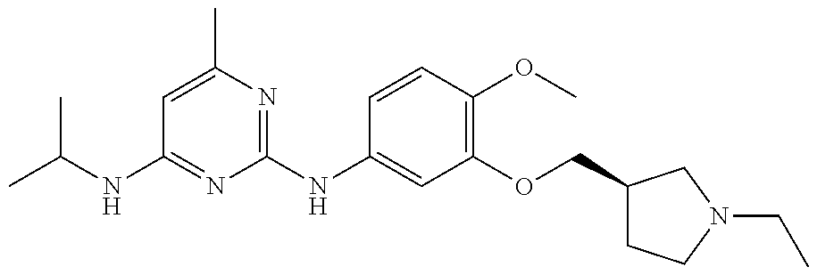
C1=C(C)N=C(NC2=CC(OCC3CCN(CC)C3)=C(OC)C=C2)N=C1NC(C)C
